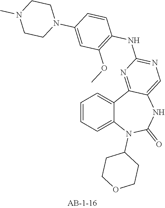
C1=CC=C2C(=C1)C1=NC(NC3=C(OC)C=C(N4CCN(C)CC4)C=C3)=NC=C1NC(=O)N2C1CCOCC1
